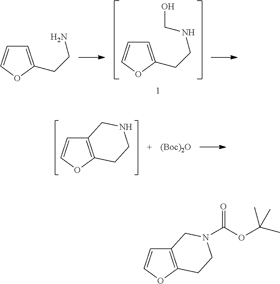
C12=C(OC=C1)CCN(C(OC(C)(C)C)=O)C2.C1=C(CCN)OC=C1.C1=C(CCNCO)OC=C1.C12=C(OC=C1)CCNC2.[(Boc)2O]
